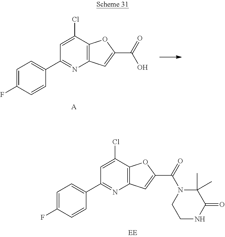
C1=C(F)C=CC(C2=NC3=C(OC(C(N4CCNC(=O)C4(C)C)=O)=C3)C(Cl)=C2)=C1.[A].C1=C(F)C=CC(C2=NC3=C(OC(C(O)=O)=C3)C(Cl)=C2)=C1
